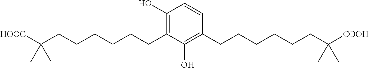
C1(O)=C(CCCCCCC([HOOC])(C)C)C(O)=C(CCCCCCC([COOH])(C)C)C=C1
